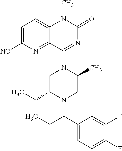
C1C(CC)N(C(C2=CC=C(F)C(F)=C2)CC)CC(C)N1C1=NC(=O)N(C)C2=CC=C([NC])N=C12
